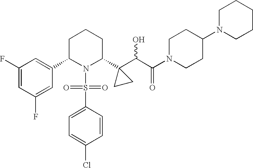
C1(F)=CC(F)=CC(C2N(S(C3=CC=C(Cl)C=C3)(=O)=O)C(C3(C(C(N4CCC(N5CCCCC5)CC4)=O)O)CC3)CCC2)=C1
